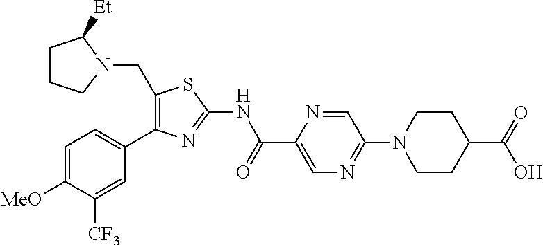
C1=C([MeO])C([CF3])=CC(C2=C(CN3C([Et])CCC3)SC(NC(C3=CN=C(N4CCC(C(=O)O)CC4)C=N3)=O)=N2)=C1
